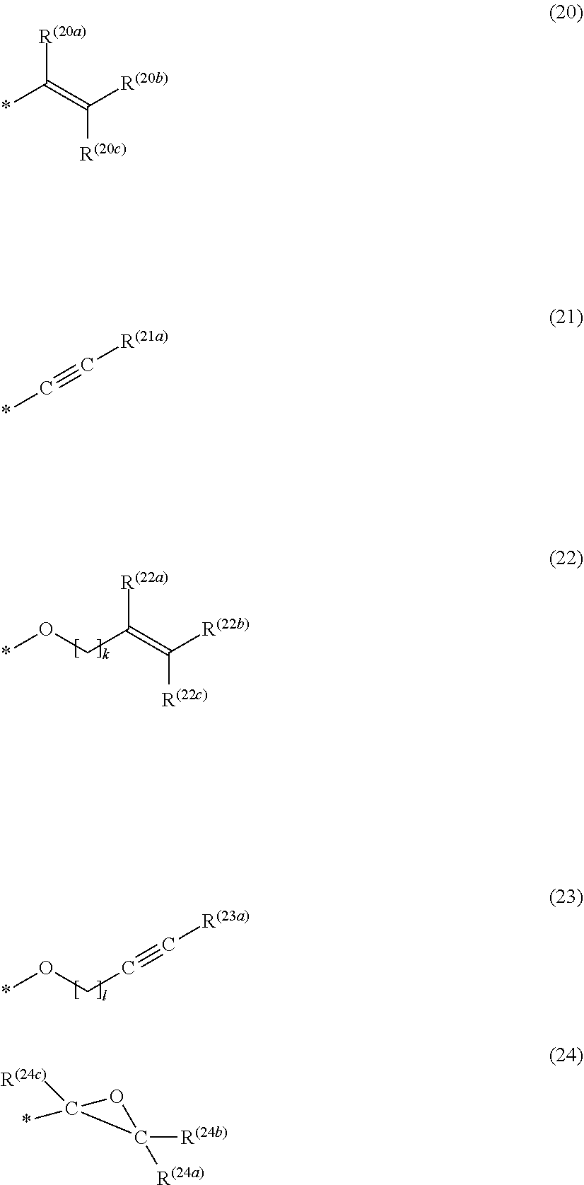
*OCC(=C([R(22b)])[R(22c)])[R(22a)].C(C#C[R(23a)])O*.[R(20a)]C(=C([R(20b)])[R(20c)])*.*C#C[R(21a)].C1([R(24b)])([R(24a)])OC1([R(24c)])*
